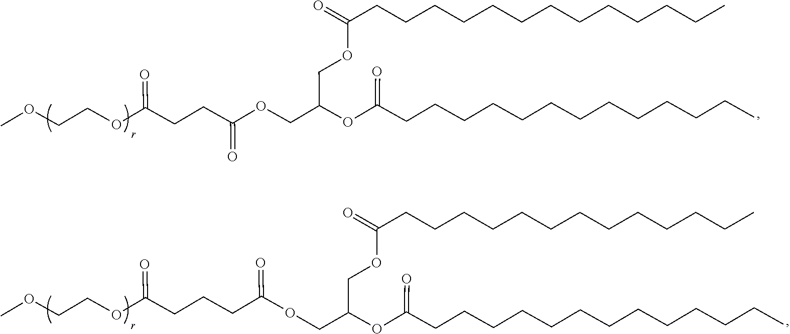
C(CCCCCCCCCCCCC)(=O)OCC(COC(CCC(OCCOC)=O)=O)OC(CCCCCCCCCCCCC)=O.C(CCCCCCCCCCCCC)(=O)OCC(OC(CCCCCCCCCCCCC)=O)COC(CCCC(OCCOC)=O)=O
